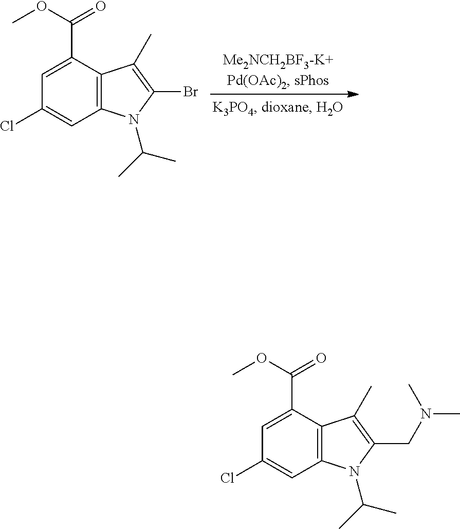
C1=C(C(OC)=O)C2=C(C=C1Cl)N(C(C)C)C(Br)=C2C.C1=C(C(OC)=O)C2=C(C=C1Cl)N(C(C)C)C(CN(C)C)=C2C
